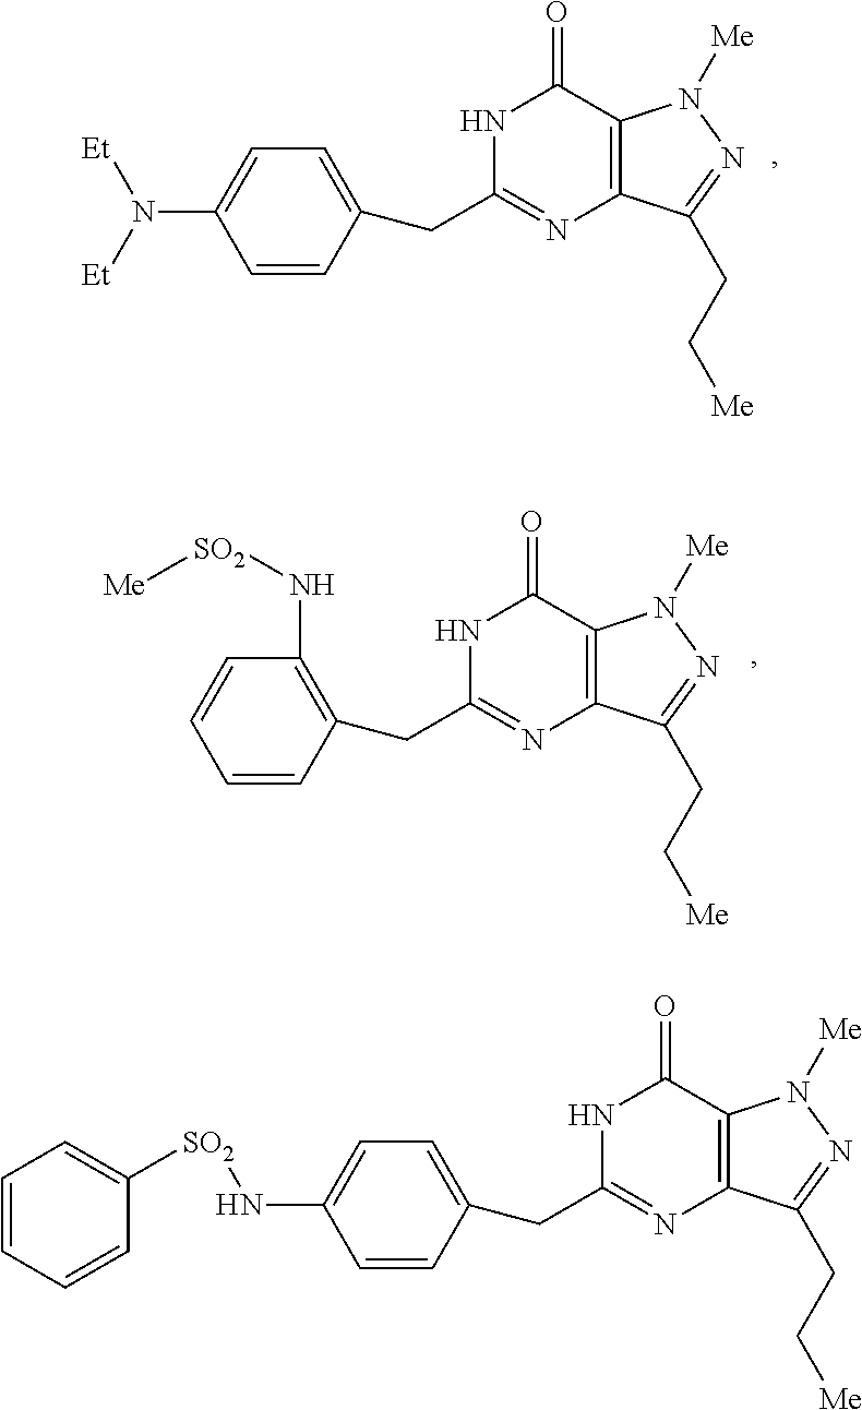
C1=CC(CC2=NC3=C(C(=O)N2)N([Me])N=C3CC[Me])=CC=C1N([Et])[Et].C1=CC(CC2=NC3=C(C(=O)N2)N([Me])N=C3CC[Me])=C(N[SO2][Me])C=C1.C1=CC(CC2=NC3=C(C(=O)N2)N([Me])N=C3CC[Me])=CC=C1N[SO2]C1=CC=CC=C1
